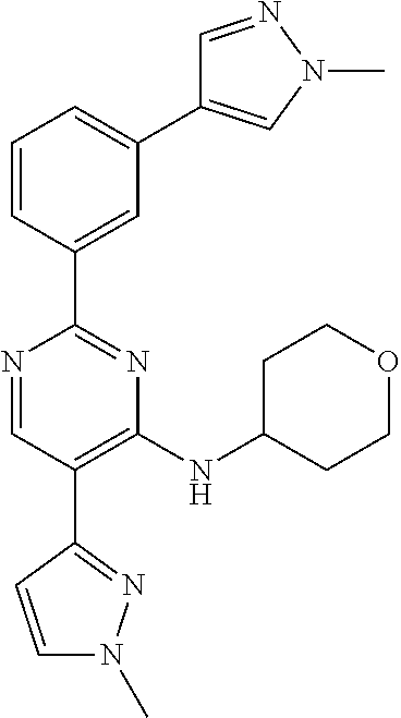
C1=C(C2=NC(NC3CCOCC3)=C(C3=NN(C)C=C3)C=N2)C=CC=C1C1=CN(C)N=C1
